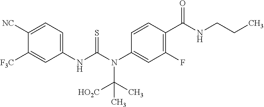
C1([NC])=CC=C(NC(N(C2=CC(F)=C(C(NCCC)=O)C=C2)C([HO2C])(C)C)=S)C=C1[F3C]
